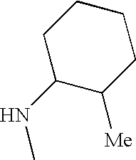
C1(NC)C([Me])CCCC1
